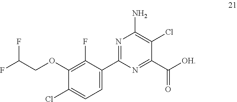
C1(OCC(F)F)=C(F)C(C2=NC(N)=C(Cl)C(C([OH])=O)=N2)=CC=C1Cl
